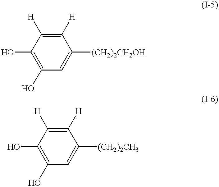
C1(O)=C(O)C=C([(CH2)2CH2OH])C([H])=C1[H].C1(O)=C(O)C=C([(CH2)2CH3])C([H])=C1[H]
